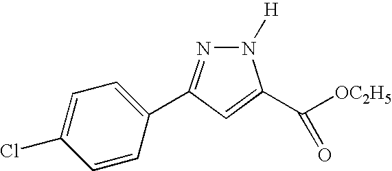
N1=C(C2=CC=C(Cl)C=C2)C=C(C([OC2H5])=O)N1[H]
